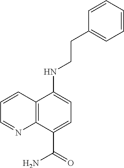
C(CNC1=CC=C(C(=O)N)C2=C1C=CC=N2)C1=CC=CC=C1
